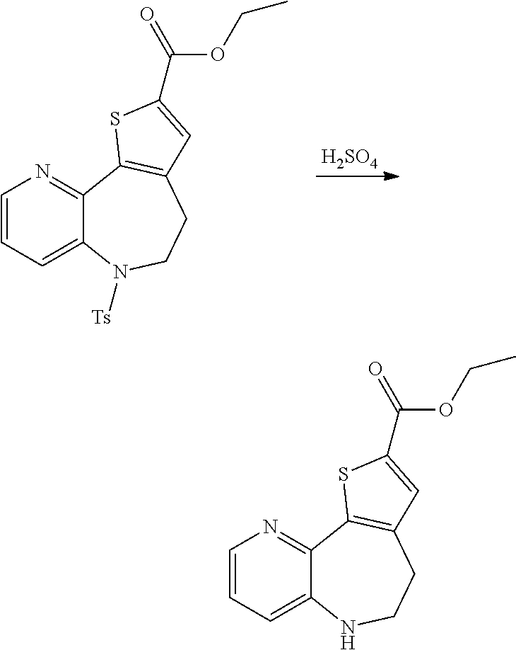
C1CC2=C(SC(C(OCC)=O)=C2)C2=NC=CC=C2N1[Ts].[H2SO4].C1CC2=C(SC(C(OCC)=O)=C2)C2=NC=CC=C2N1
